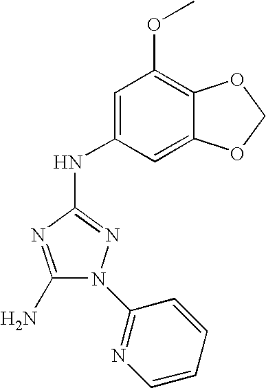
C1(N)=NC(NC2=CC(OC)=C3C(=C2)OCO3)=NN1C1=NC=CC=C1
